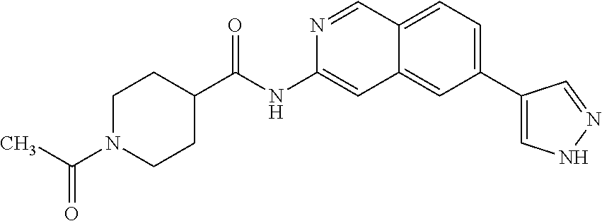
C1(C(=O)NC2=CC3=CC(C4=CNN=C4)=CC=C3C=N2)CCN(C(C)=O)CC1
